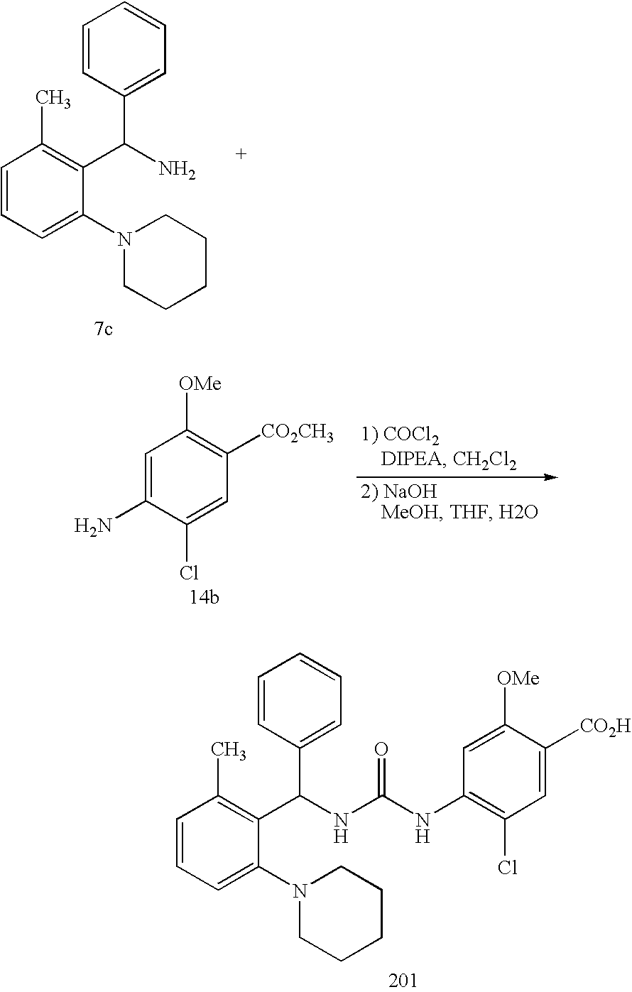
C1=CC=C(N2CCCCC2)C(C(N)C2=CC=CC=C2)=C1C.C1=C(N)C(Cl)=CC([CO2CH3])=C1[OMe].C1=CC=C(N2CCCCC2)C(C(NC(NC2=C(Cl)C=C([CO2H])C([OMe])=C2)=O)C2=CC=CC=C2)=C1C
